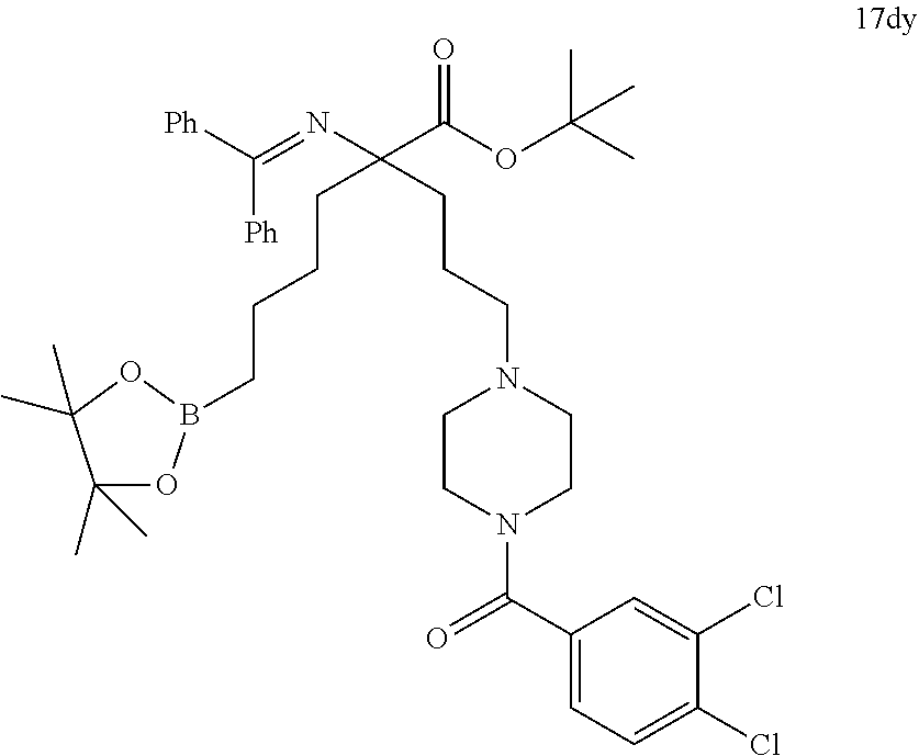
C(CCCC(CCCN1CCN(C(C2=CC=C(Cl)C(Cl)=C2)=O)CC1)(N=C([Ph])[Ph])C(OC(C)(C)C)=O)B1OC(C)(C)C(C)(C)O1
